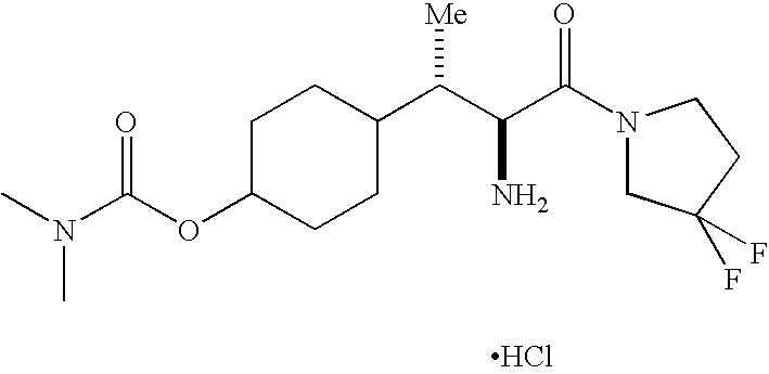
C1C(OC(N(C)C)=O)CCC(C(C(C(N2CC(F)(F)CC2)=O)N)[Me])C1.Cl
